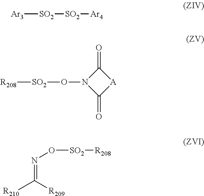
[Ar3][SO2][SO2][Ar4].C1(=O)N(O[SO2][R208])C(=O)[A]1.N(=C([R209])[R210])O[SO2][R208]
